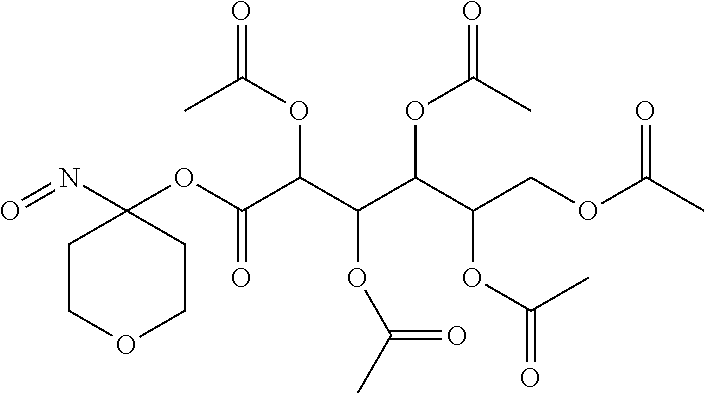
C1COCCC1(N=O)OC(C(C(C(C(COC(C)=O)OC(=O)C)OC(=O)C)OC(C)=O)OC(C)=O)=O
